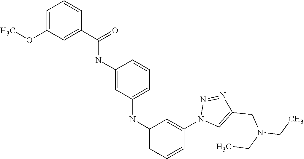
COC1=CC=CC(C(=O)NC2=CC(NC3=CC=CC(N4C=C(CN(CC)CC)N=N4)=C3)=CC=C2)=C1
